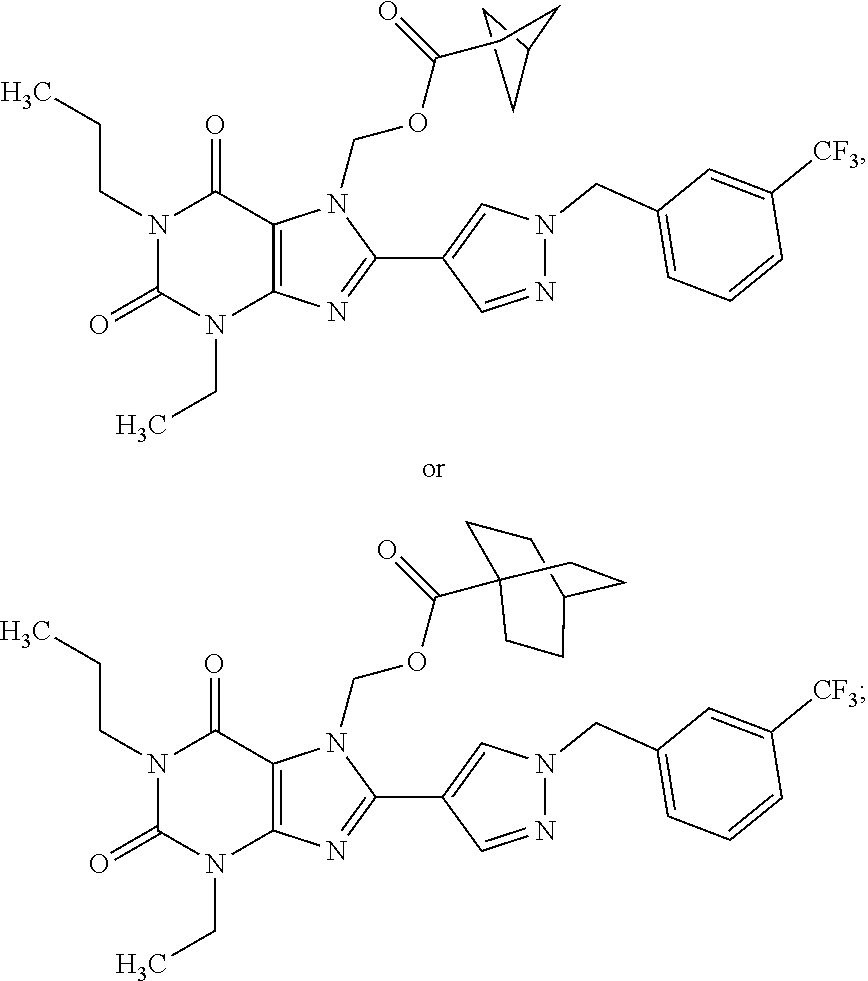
N1(CCC)C(=O)N(CC)C2=C(C1=O)N(COC(=O)CCC1CC1)C(C1=CN(CC3=CC=CC([CF3])=C3)N=C1)=N2.N1(CCC)C(=O)N(CC)C2=C(C1=O)N(COC(=O)C13CCC(CC1)CC3)C(C1=CN(CC3=CC=CC([CF3])=C3)N=C1)=N2
